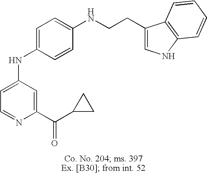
C1=C(NC2=CC=C(NCCC3=CNC4=C3C=CC=C4)C=C2)C=C(C(C2CC2)=O)N=C1
